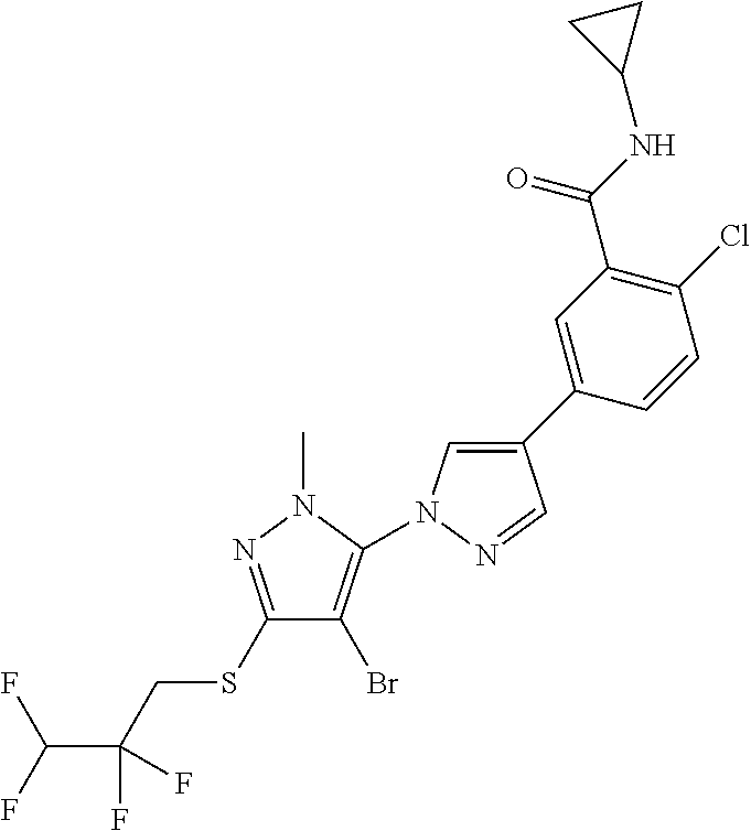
C1(SCC(C(F)F)(F)F)=NN(C)C(N2C=C(C3=CC(C(NC4CC4)=O)=C(Cl)C=C3)C=N2)=C1Br
